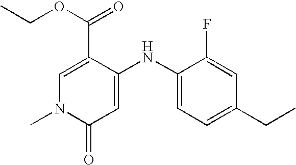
C1=C(C(OCC)=O)C(NC2=CC=C(CC)C=C2F)=CC(=O)N1C
